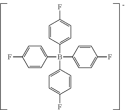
B(C1=CC=C(F)C=C1)(C1=CC=C(F)C=C1)(C1=CC=C(F)C=C1)C1=CC=C(F)C=C1
